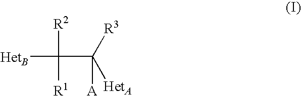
C([HetB])([R2])([R1])C([R3])([HetA])[A]
